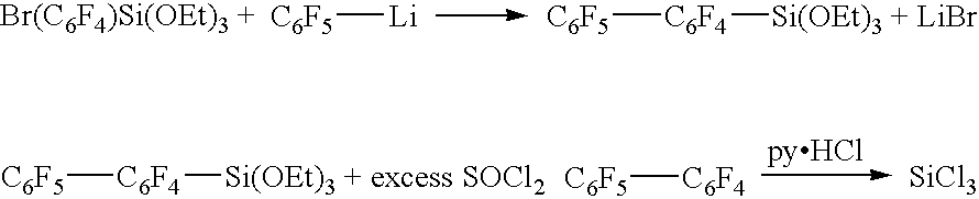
[C6F5][Li].[C6F5][C6F4][Si(OEt)3 + LiBr].[C6F5][C6F4][Si(OEt)3 + excess SOCl2].[C6F5][C6F4].[SiCl3]
